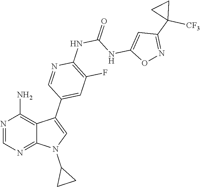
C1=NC(N)=C2C(=N1)N(C1CC1)C=C2C1=CC(F)=C(NC(NC2=CC(C3([CF3])CC3)=NO2)=O)N=C1
